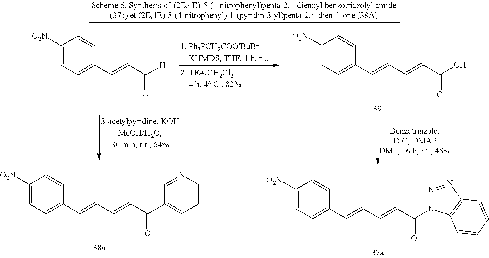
C(C1=CC=C([O2N])C=C1)=CC([H])=O.OC(=O)C=CC=CC1=CC=C([O2N])C=C1.C1=CC=C(C(=O)C=CC=CC2=CC=C([O2N])C=C2)C=N1.N1=NC2=C(N1C(=O)C=CC=CC1=CC=C([O2N])C=C1)C=CC=C2
